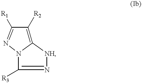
C12=C([R2])C([R1])=NN1C([R3])=N[NH]2
